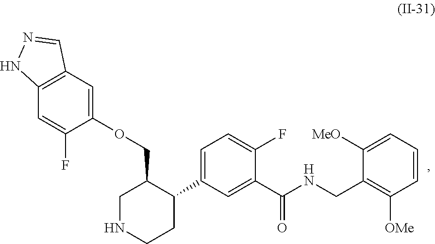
C12=C(C=C(OCC3CNCCC3C3=CC=C(F)C(C(NCC4=C([OMe])C=CC=C4[MeO])=O)=C3)C(F)=C1)C=NN2
